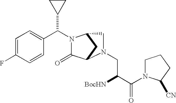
C1=C(F)C=CC(C(C2CC2)N2C(=O)C3CC2CN3CC([BocHN])C(=O)N2CCCC2[CN])=C1
